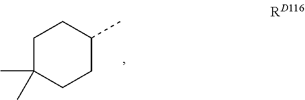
C1C(C)(C)CCC(C)C1
